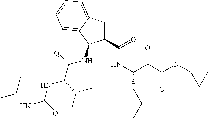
C1(C(NC(C(C(NC2CC2)=O)=O)CCC)=O)CC2=CC=CC=C2C1NC(=O)C(NC(=O)NC(C)(C)C)C(C)(C)C
